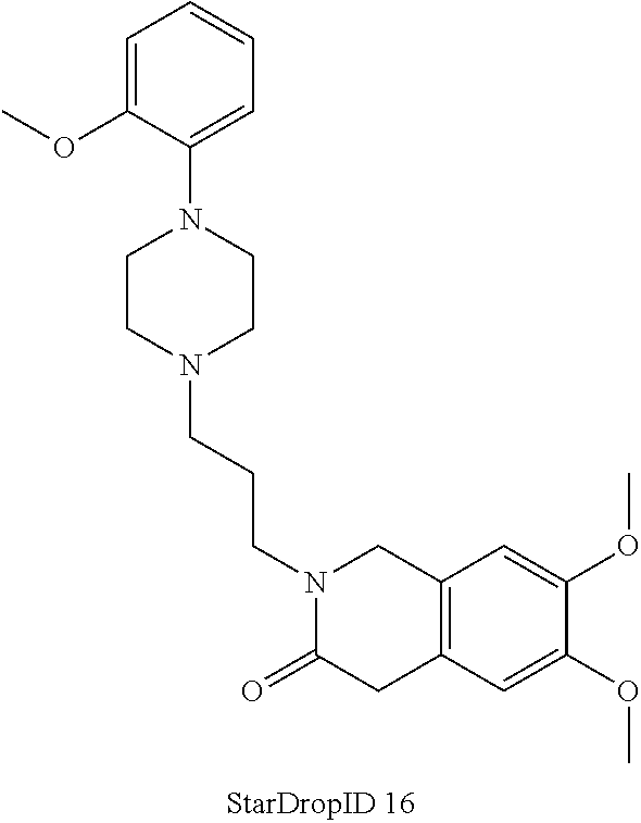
N1(CCCN2CCN(C3=CC=CC=C3OC)CC2)C(=O)CC2=C(C1)C=C(OC)C(OC)=C2
